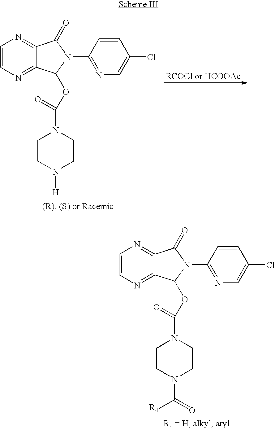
C1=CN=C2C(=N1)C(=O)N(C1=NC=C(Cl)C=C1)C2OC(=O)N1CCN(C([R4])=O)CC1.C1=CN=C2C(=N1)C(=O)N(C1=NC=C(Cl)C=C1)C2OC(=O)N1CCN([H])CC1
